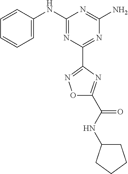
C1=CC(NC2=NC(C3=NOC(C(NC4CCCC4)=O)=N3)=NC(N)=N2)=CC=C1
